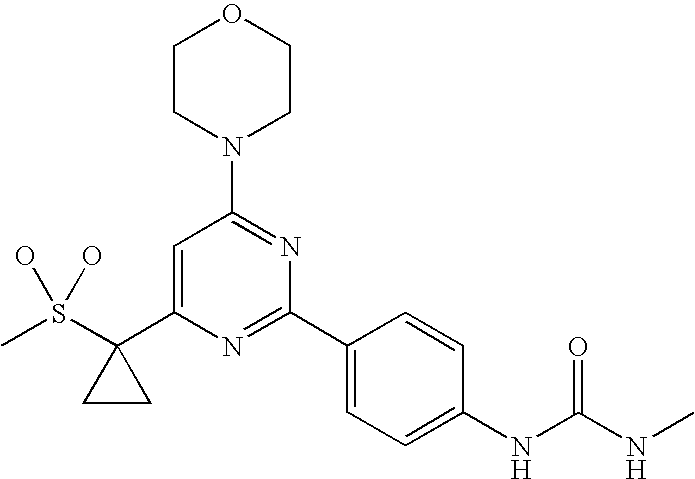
CS(C1(C2=CC(N3CCOCC3)=NC(C3=CC=C(NC(NC)=O)C=C3)=N2)CC1)(O)O
